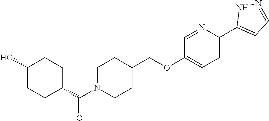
C1N(C(C2CCC(O)CC2)=O)CCC(COC2=CC=C(C3=CC=NN3)N=C2)C1
